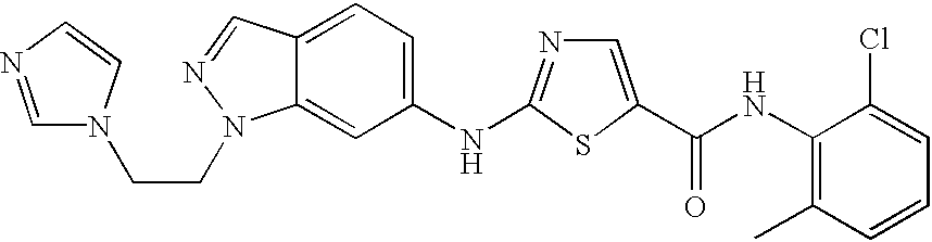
N1=C(NC2=CC=C3C(=C2)N(CCN2C=NC=C2)N=C3)SC(C(NC2=C(C)C=CC=C2Cl)=O)=C1
